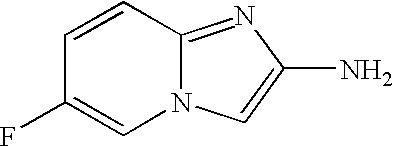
C12=NC(N)=CN1C=C(F)C=C2
